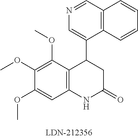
C12=C(C(OC)=C(OC)C(OC)=C1)C(C1=CN=CC3=C1C=CC=C3)CC(=O)N2
